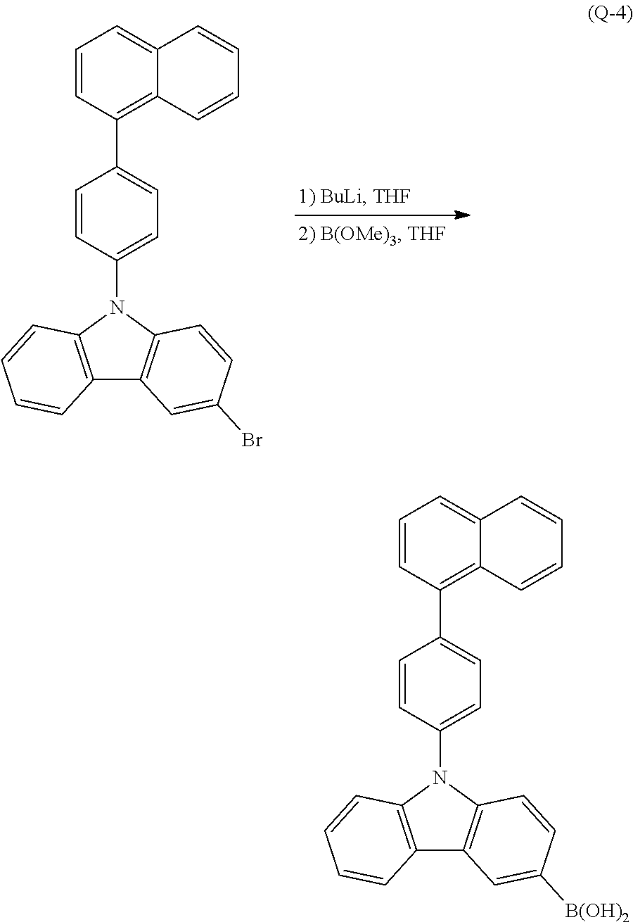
C1=CC(N2C3=C(C4=C2C=CC(Br)=C4)C=CC=C3)=CC=C1C1=C2C(=CC=C1)C=CC=C2.C1=CC(N2C3=C(C4=C2C=CC([B(OH)2])=C4)C=CC=C3)=CC=C1C1=C2C(=CC=C1)C=CC=C2
